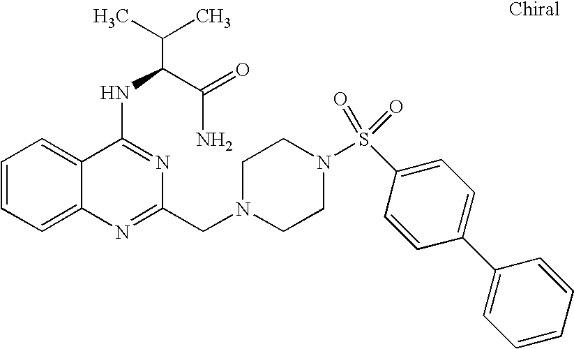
C1=CC=C2C(=C1)C(NC(C(N)=O)C(C)C)=NC(CN1CCN(S(C3=CC=C(C4=CC=CC=C4)C=C3)(=O)=O)CC1)=N2
